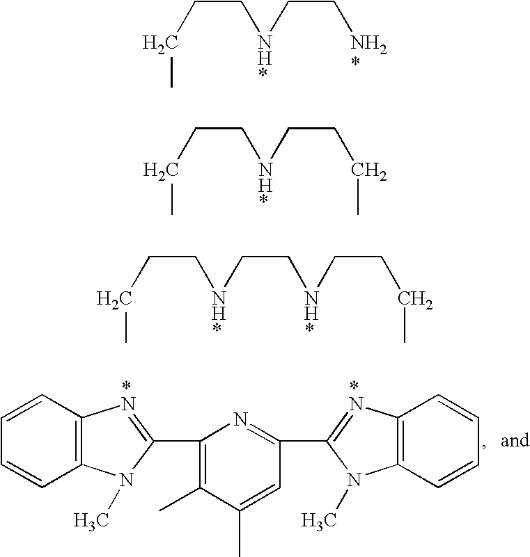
C1=CC=CC2=C1[*N]=C(C1=C(C)C(C)=CC(C3=[*N]C4=C(C=CC=C4)N3C)=N1)N2C.C(CC[NH*]CC[NH2*])C.C(CC[NH*]CCCC)C.C(CC[NH*]CC[NH*]CCCC)C
